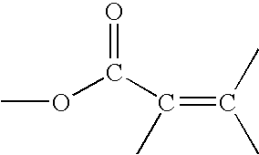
C(=O)(OC)C(=C(C)C)C
